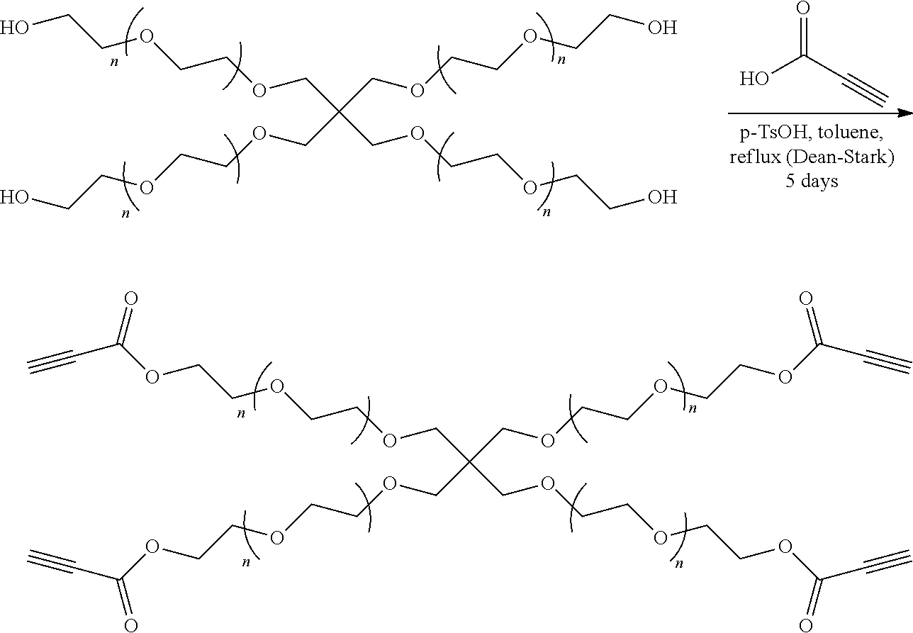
OC(C#C)=O.C(OCCOCCO)C(COCCOCCO)(COCCOCCO)COCCOCCO.C(OCCOCCOC(C#C)=O)C(COCCOCCOC(C#C)=O)(COCCOCCOC(C#C)=O)COCCOCCOC(C#C)=O
